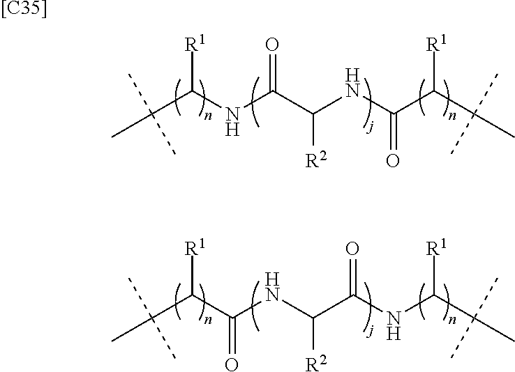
C(C(NC(C(NC(C(C(C)(C)C)[R1])=O)[R2])=O)[R1])(C)(C)C.C(C(C(NC(C(NC(C(C)(C)C)[R1])=O)[R2])=O)[R1])(C)(C)C.[[C35]]
